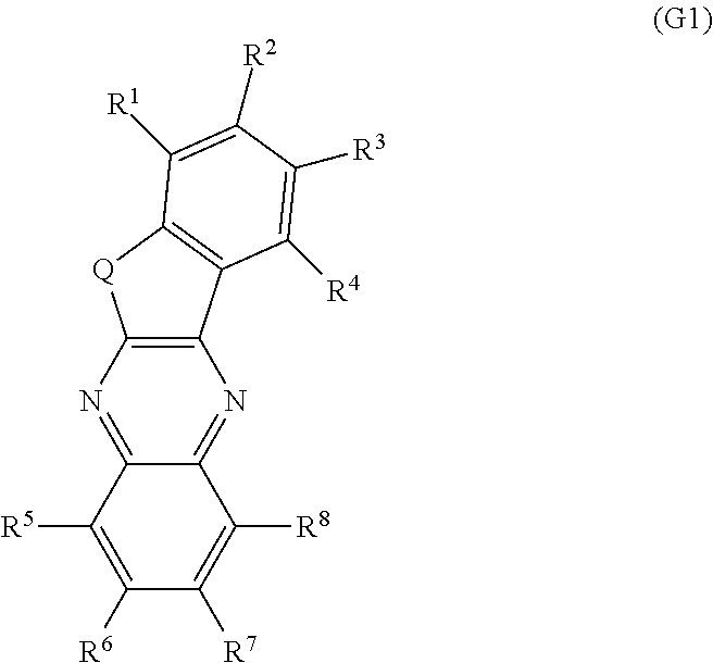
C12=NC3=C(N=C1C([R5])=C([R6])C([R7])=C2[R8])[Q]C1=C3C([R4])=C([R3])C([R2])=C1[R1]
